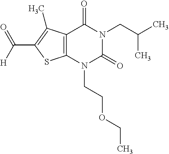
C12=C(N(CCOCC)C(=O)N(CC(C)C)C1=O)SC(C([H])=O)=C2C
